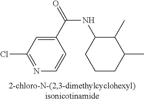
C1(C(=O)NC2CCCC(C)C2C)=CC(Cl)=NC=C1
